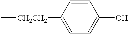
C[CH2CH2]C1=CC=C(O)C=C1
